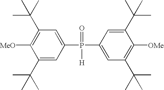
C1(C(C)(C)C)=CC(P(=O)([H])C2=CC(C(C)(C)C)=C([OMe])C(C(C)(C)C)=C2)=CC(C(C)(C)C)=C1[MeO]
